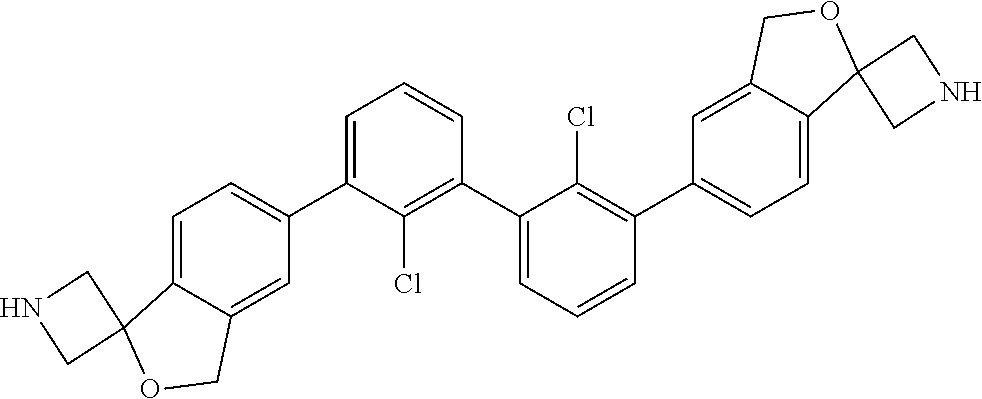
C1=C(C2=CC=C3C(=C2)COC32CNC2)C(Cl)=C(C2=CC=CC(C3=CC=C4C(=C3)COC43CNC3)=C2Cl)C=C1
